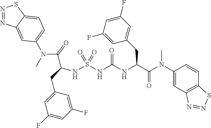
N(C(NC(C(N(C1=CC2=C(C=C1)SN=N2)C)=O)CC1=CC(F)=CC(F)=C1)=O)S(NC(CC1=CC(F)=CC(F)=C1)C(N(C)C1=CC=C2C(=C1)N=NS2)=O)(=O)=O
